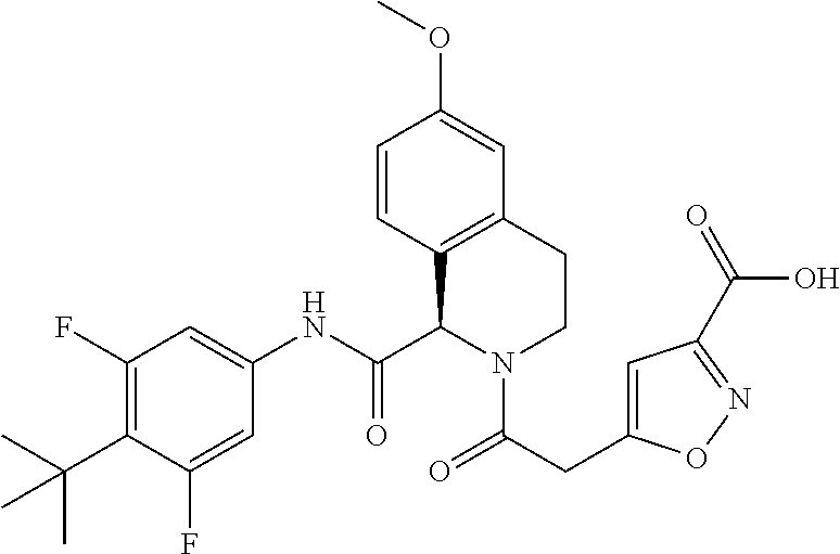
C1=CC2=C(C=C1OC)CCN(C(CC1=CC(C(O)=O)=NO1)=O)C2C(NC1=CC(F)=C(C(C)(C)C)C(F)=C1)=O
